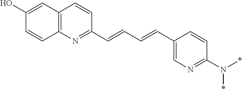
C1(O)=CC2=C(C=C1)N=C(C=CC=CC1=CN=C(N(*)*)C=C1)C=C2
